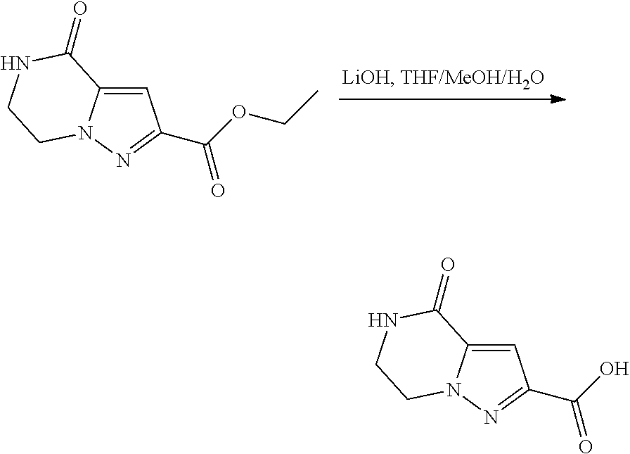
C1=C2N(N=C1C(OCC)=O)CCNC2=O.C1=C2N(N=C1C(O)=O)CCNC2=O
